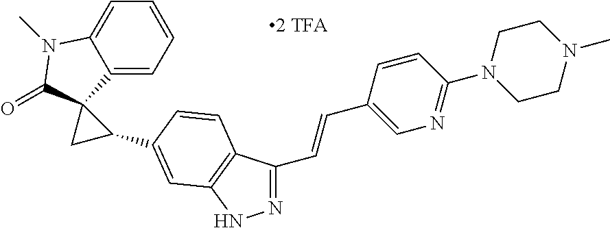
N1=C(C=CC2=CN=C(N3CCN(C)CC3)C=C2)C2=C(N1)C=C(C1CC13C(=O)N(C)C1=CC=CC=C13)C=C2
